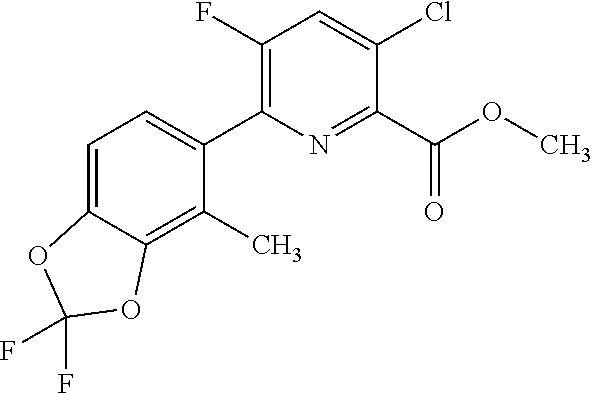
C12=CC=C(C3=C(F)C=C(Cl)C(C(OC)=O)=N3)C(C)=C1OC(F)(F)O2
